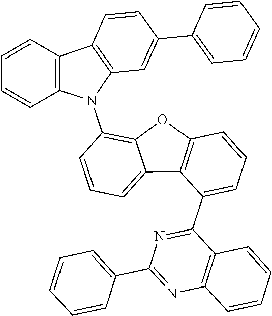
N1=C(C2=CC=CC3=C2C2=CC=CC(N4C5=C(C6=C4C=CC=C6)C=CC(C4=CC=CC=C4)=C5)=C2O3)C2=C(N=C1C1=CC=CC=C1)C=CC=C2
